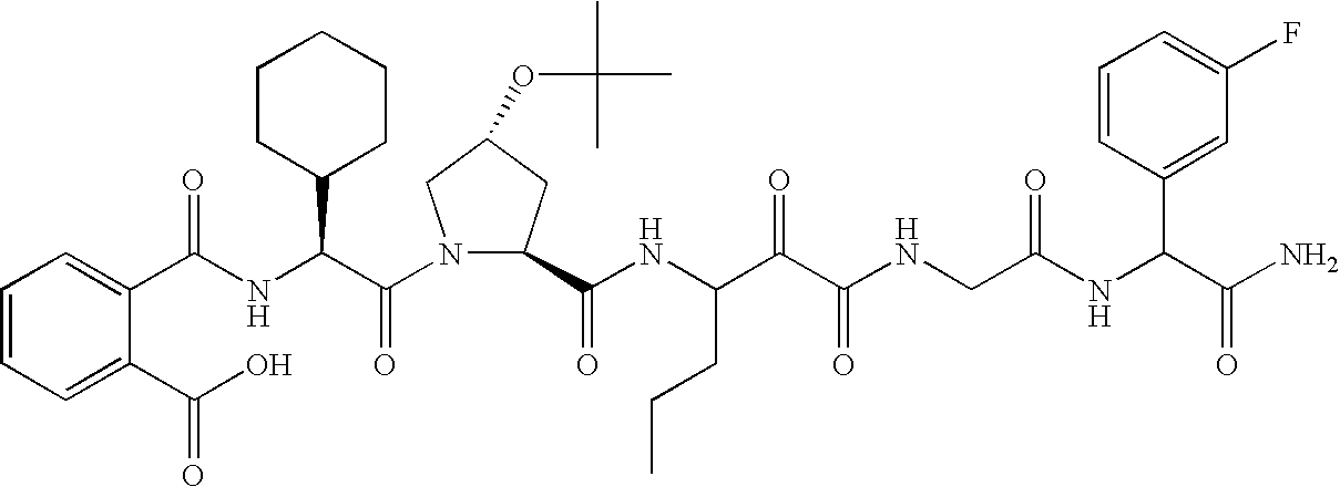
C(NC(C(N1C(C(NC(C(C(NCC(NC(C(N)=O)C2=CC(F)=CC=C2)=O)=O)=O)CCC)=O)CC(OC(C)(C)C)C1)=O)C1CCCCC1)(=O)C1=CC=CC=C1C(O)=O
